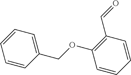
C1=CC(COC2=C(C=O)C=CC=C2)=CC=C1
